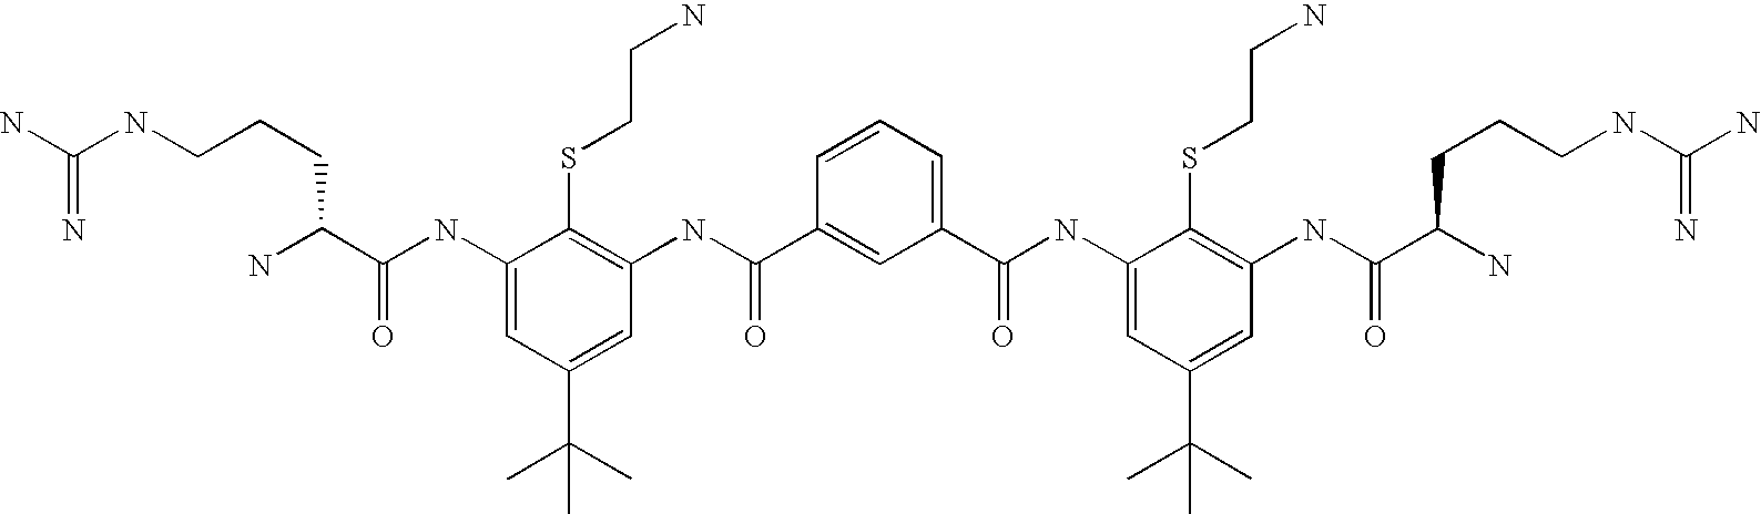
C1(NC(C(N)CCCNC(N)=N)=O)=CC(C(C)(C)C)=CC(NC(C2=CC(C(=O)NC3=CC(C(C)(C)C)=CC(NC(C(N)CCCNC(N)=N)=O)=C3SCCN)=CC=C2)=O)=C1SCCN
